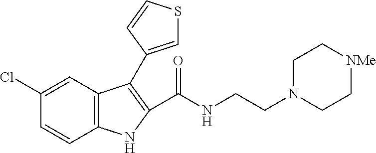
C1(Cl)=CC2=C(C=C1)NC(C(NCCN1CC[NMe]CC1)=O)=C2C1=CSC=C1
